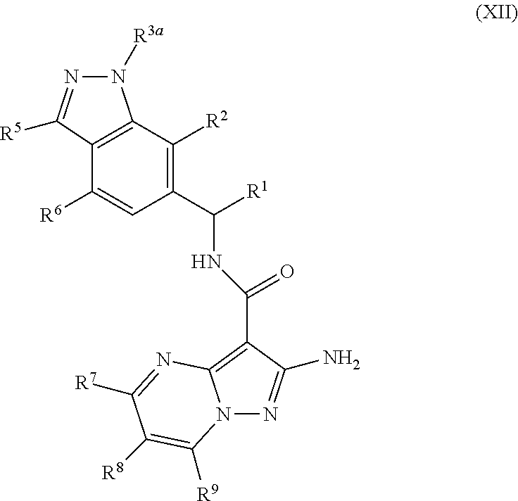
N1([R3a])N=C([R5])C2=C1C([R2])=C(C([R1])NC(=O)C1=C3N(N=C1N)C([R9])=C([R8])C([R7])=N3)C=C2[R6]
